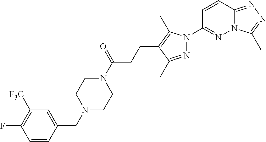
N12C(=NN=C1C)C=CC(N1N=C(C)C(CCC(N3CCN(CC4=CC([F3C])=C(F)C=C4)CC3)=O)=C1C)=N2
